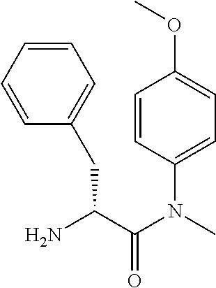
NC(C(N(C)C1=CC=C(OC)C=C1)=O)CC1=CC=CC=C1
